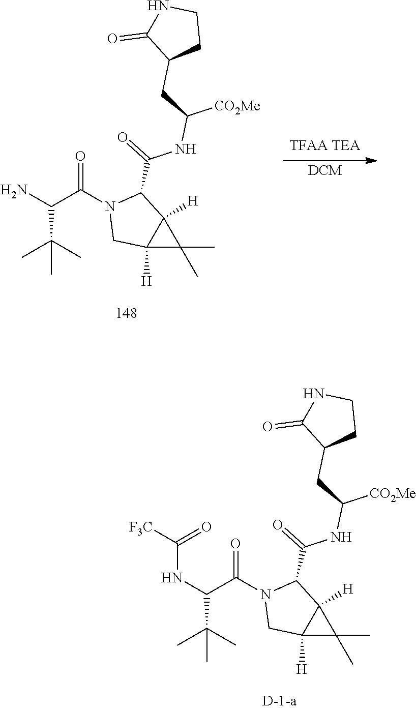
O=C(N1CC2([H])C([H])(C1C(=O)NC([CO2Me])CC1CCNC1=O)C2(C)C)C(NC([F3C])=O)C(C)(C)C.O=C(N1CC2([H])C([H])(C1C(=O)NC([CO2Me])CC1CCNC1=O)C2(C)C)C(N)C(C)(C)C.[DCM]
